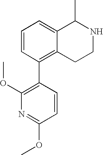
C1=CC(C2=C(OC)N=C(OC)C=C2)=C2C(=C1)C(C)NCC2
